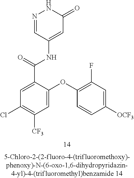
N1=CC(NC(C2=CC(Cl)=C([CF3])C=C2OC2=C(F)C=C([OCF3])C=C2)=O)=CC(=O)N1
